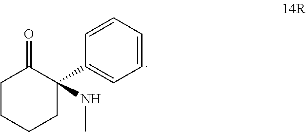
N(C)C1(C2=CC=CC=C2)C(=O)CCCC1
